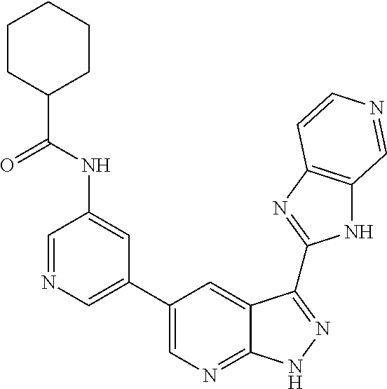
C1=NC=C(C2=CN=C3C(=C2)C(C2=NC4=C(N2)C=NC=C4)=NN3)C=C1NC(=O)C1CCCCC1
